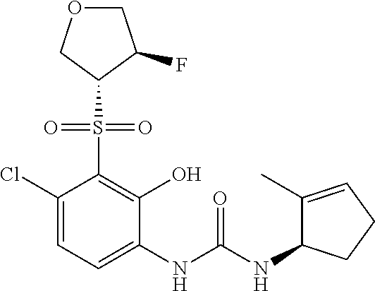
C1(Cl)=CC=C(NC(NC2C(C)=CCC2)=O)C(O)=C1S(=O)(=O)C1C(F)COC1
